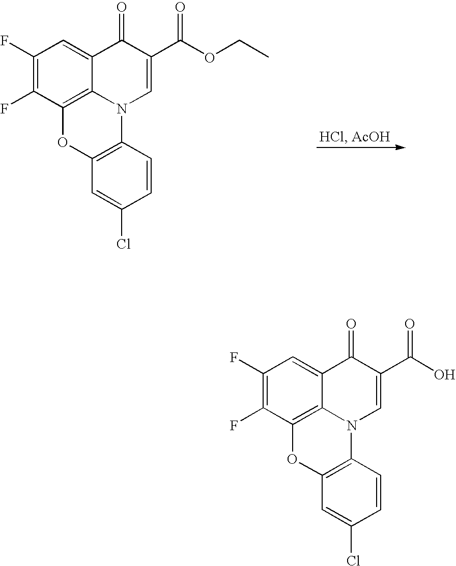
C1(F)=C(F)C2=C3C(=C1)C(=O)C(C(O)=O)=CN3C1=C(O2)C=C(Cl)C=C1.C1(F)=C(F)C2=C3C(=C1)C(=O)C(C(OCC)=O)=CN3C1=C(O2)C=C(Cl)C=C1
